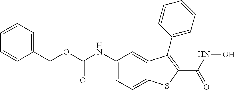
C1(COC(NC2=CC=C3C(=C2)C(C2=CC=CC=C2)=C(C(NO)=O)S3)=O)=CC=CC=C1
